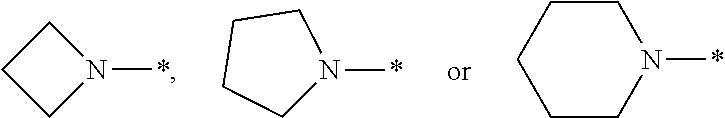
C1CCN1*.C1N(*)CCC1.C1CCN(*)CC1
